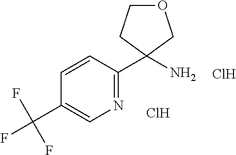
Cl.C1=CC(C2(N)CCOC2)=NC=C1C(F)(F)F.Cl
